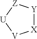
[Y]1[X][V][U][Z]1
